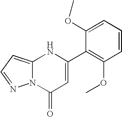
C12=CC=NN1C(=O)C=C(C1=C(OC)C=CC=C1OC)N2
